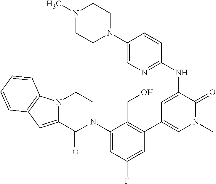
C12=C(N3C(=C1)C(=O)N(C1=CC(F)=CC(C4=CN(C)C(=O)C(NC5=NC=C(N6CCN(C)CC6)C=C5)=C4)=C1CO)CC3)C=CC=C2
